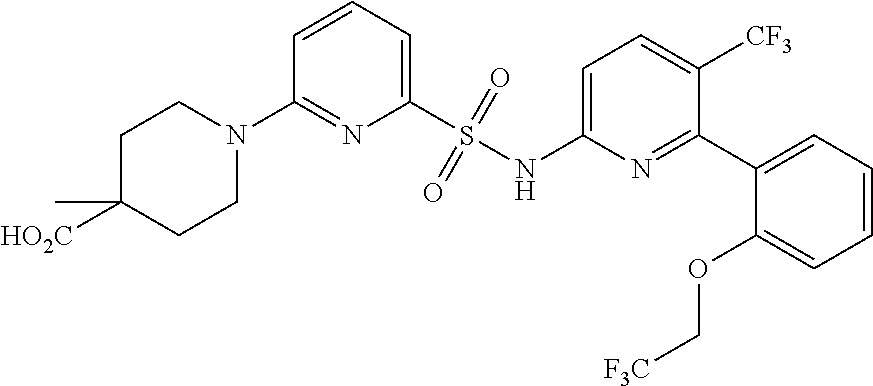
C1=CC=C(S(NC2=CC=C([CF3])C(C3=CC=CC=C3OC[F3C])=N2)(=O)=O)N=C1N1CCC([HO2C])(C)CC1
